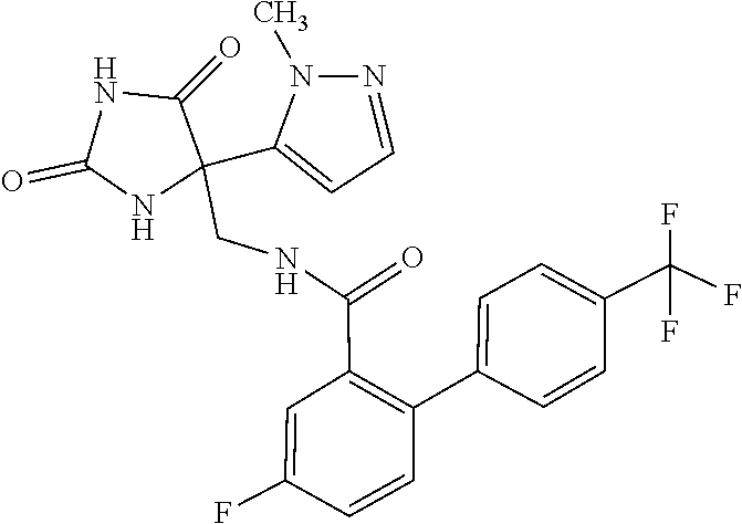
N1(C)N=CC=C1C1(CNC(C2=C(C3=CC=C(C(F)(F)F)C=C3)C=CC(F)=C2)=O)NC(=O)NC1=O
